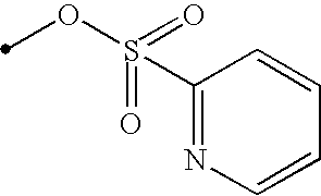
C1(S(OC)(=O)=O)=NC=CC=C1
